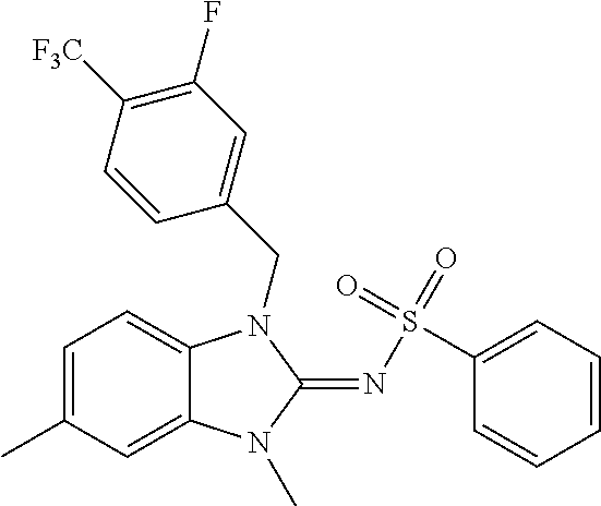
C1=C(C)C=C2C(=C1)N(CC1=CC(F)=C([F3C])C=C1)C(=NS(=O)(C1=CC=CC=C1)=O)N2C
